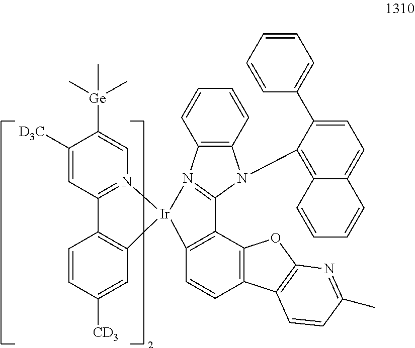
C1([D3C])=CC2=N(C=C1[Ge](C)(C)C)[Ir]1(C3=C2C=CC([CD3])=C3)N2=C(N(C3=C4C(=CC=C3C3=CC=CC=C3)C=CC=C4)C3=C2C=CC=C3)C2=C1C=CC1=C2OC2=C1C=CC(C)=N2
